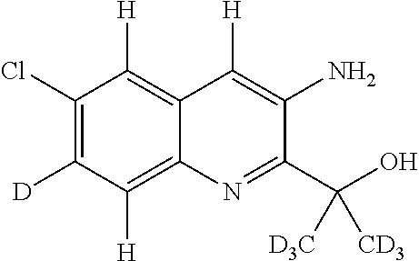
C12=C([H])C(Cl)=C([D])C([H])=C1N=C(C(O)([CD3])[D3C])C(N)=C2[H]
